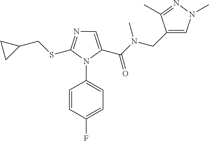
C1=C(C(N(CC2=CN(C)N=C2C)C)=O)N(C2=CC=C(F)C=C2)C(SCC2CC2)=N1
